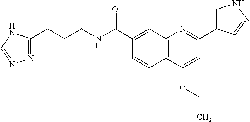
C1(C(NCCCC2=NN=CN2)=O)=CC2=C(C=C1)C(OCC)=CC(C1=CNN=C1)=N2
